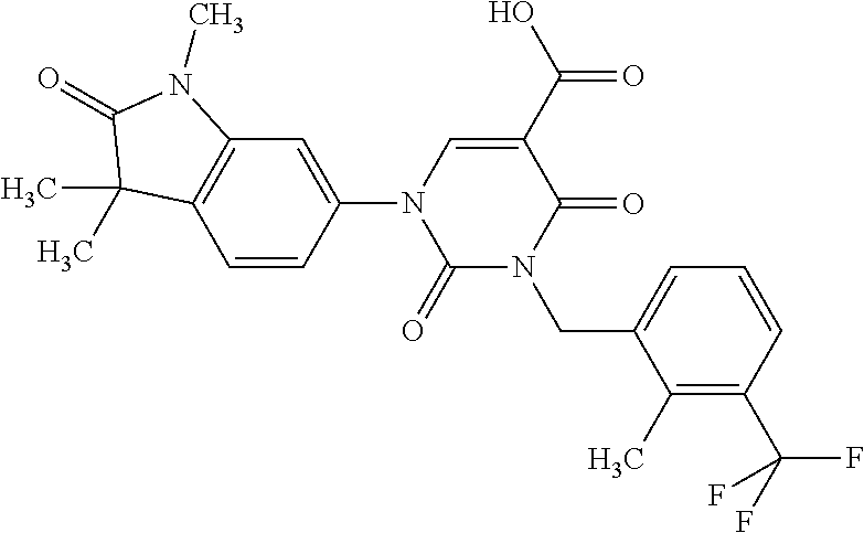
C1(=O)N(CC2=CC=CC(C(F)(F)F)=C2C)C(=O)C(C(O)=O)=CN1C1=CC2=C(C=C1)C(C)(C)C(=O)N2C
